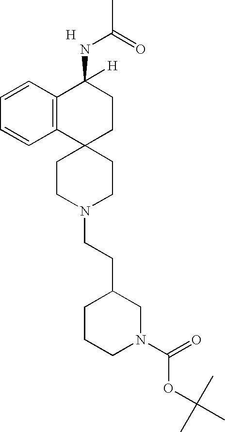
C12(CCN(CCC3CCCN(C(=O)OC(C)(C)C)C3)CC1)CCC(NC(C)=O)([H])C1=C2C=CC=C1.[H]
